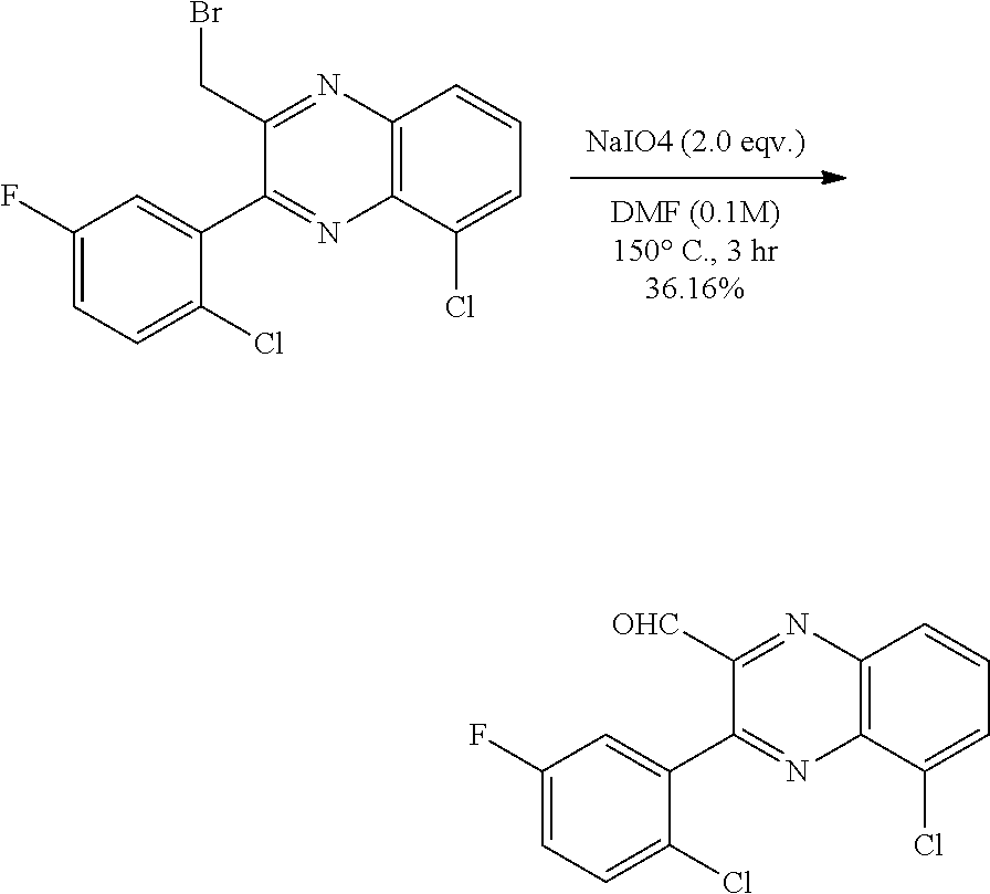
C12=C(C=CC=C1Cl)N=C(CBr)C(C1=CC(F)=CC=C1Cl)=N2.C12=C(C=CC=C1Cl)N=C([OHC])C(C1=CC(F)=CC=C1Cl)=N2
